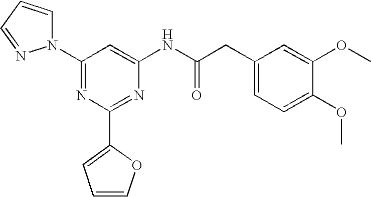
C1(N2C=CC=N2)=NC(C2=CC=CO2)=NC(NC(CC2=CC=C(OC)C(OC)=C2)=O)=C1
